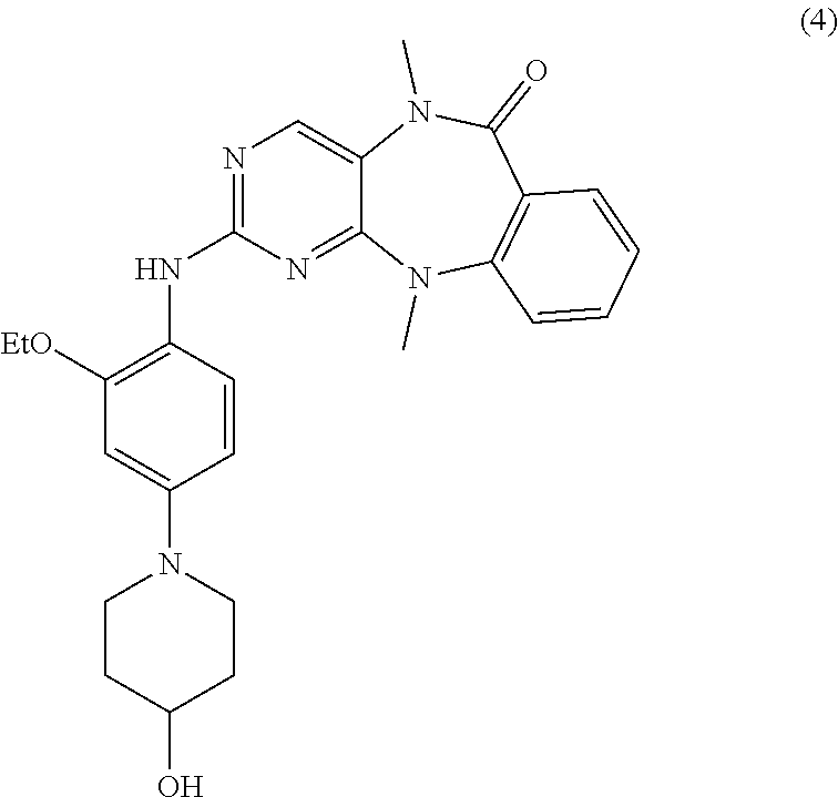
C1([EtO])=C(NC2=NC=C3C(=N2)N(C)C2=C(C(=O)N3C)C=CC=C2)C=CC(N2CCC(O)CC2)=C1
